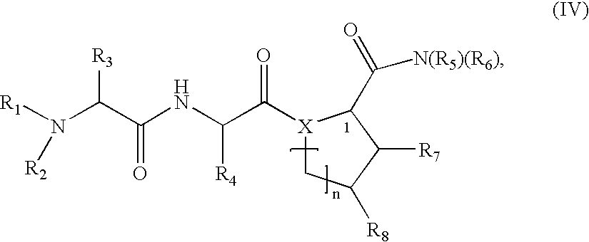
[X]1(C(C(NC(C(N([R1])[R2])[R3])=O)[R4])=O)CC([R8])C([R7])C1C([N(R5)(R6)])=O
